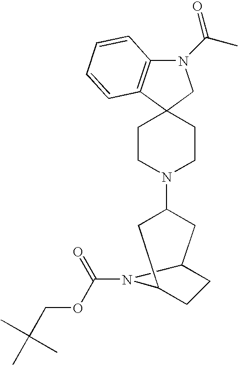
C1CN(C2CC3CCC(C2)N3C(=O)OCC(C)(C)C)CCC12CN(C(C)=O)C1=C2C=CC=C1
